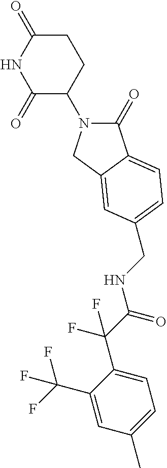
C1(=O)N(C2CCC(=O)NC2=O)CC2=CC(CNC(C(F)(F)C3=CC=C(C)C=C3C(F)(F)F)=O)=CC=C12
